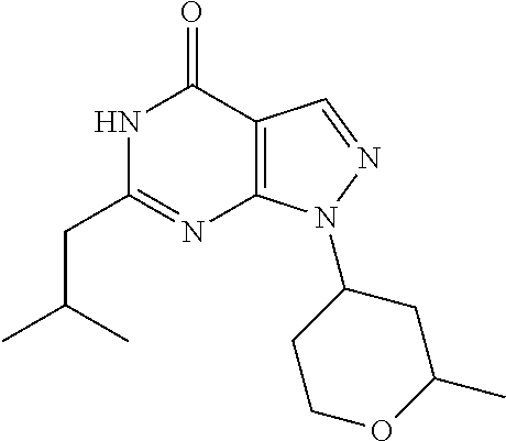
N1C(CC(C)C)=NC2=C(C1=O)C=NN2C1CCOC(C)C1
